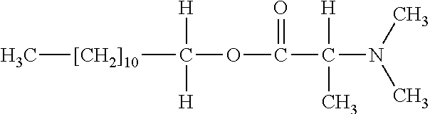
C[[CH2]10]C([H])([H])OC(C(N(C)C)([H])C)=O
